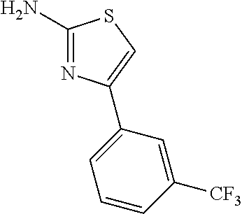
C1(N)=NC(C2=CC=CC([CF3])=C2)=CS1
